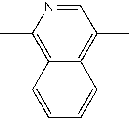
C1(C)=C2C(=C(C)C=N1)C=CC=C2
